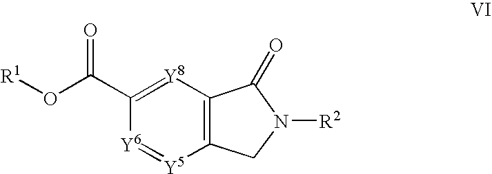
O(C(C1=[Y8]C2=C(CN([R2])C2=O)[Y5]=[Y6]1)=O)[R1]
